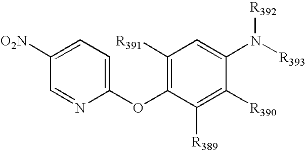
C1(OC2=C([R391])C=C(N([R392])[R393])C([R390])=C2[R389])=CC=C([O2N])C=N1
